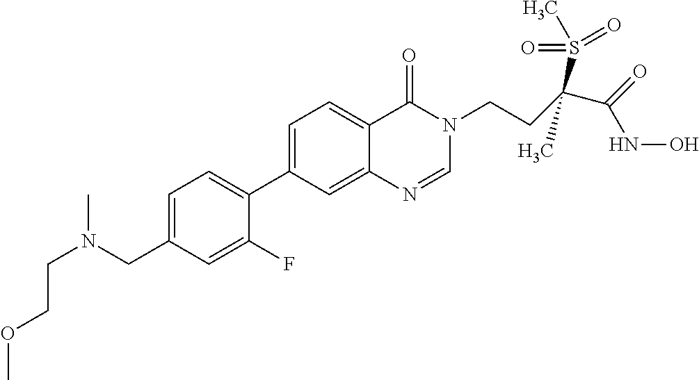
C1=C(CN(CCOC)C)C=C(F)C(C2=CC=C3C(=C2)N=CN(CCC(C(=O)NO)(S(=O)(=O)C)C)C3=O)=C1
